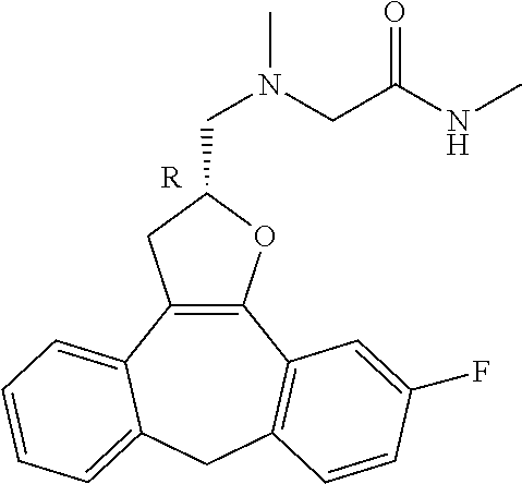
C12=C(C3=CC=CC=C3CC3=C1C=C(F)C=C3)CC(CN(CC(NC)=O)C)O2.[R]
